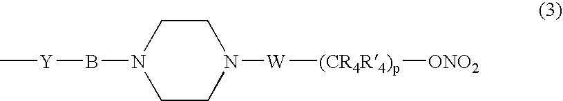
C[Y]BN1CCN([W][(CR4R4)p][ONO2])CC1
